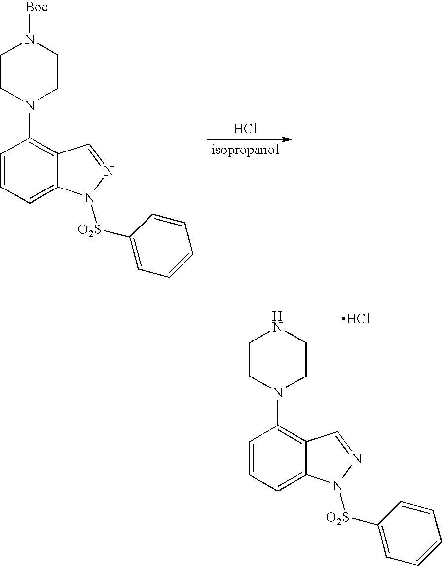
Cl.C12=CC=CC(N3CCN([Boc])CC3)=C1C=NN2[O2S]C1=CC=CC=C1.C12=CC=CC(N3CCNCC3)=C1C=NN2[O2S]C1=CC=CC=C1.Cl
